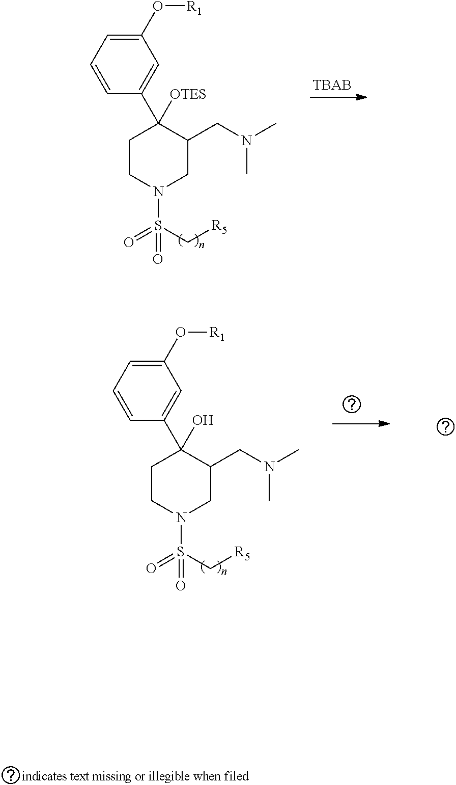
C1CN(S(C[R5])(=O)=O)CC(CN(C)C)C1(C1=CC(O[R1])=CC=C1)[OTES].C1CN(S(C[R5])(=O)=O)CC(CN(C)C)C1(C1=CC(O[R1])=CC=C1)O
